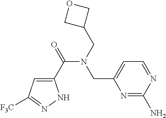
C1(C(=O)N(CC2COC2)CC2=CC=NC(N)=N2)=CC([F3C])=NN1
